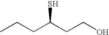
C(C(CCO)S)CC
